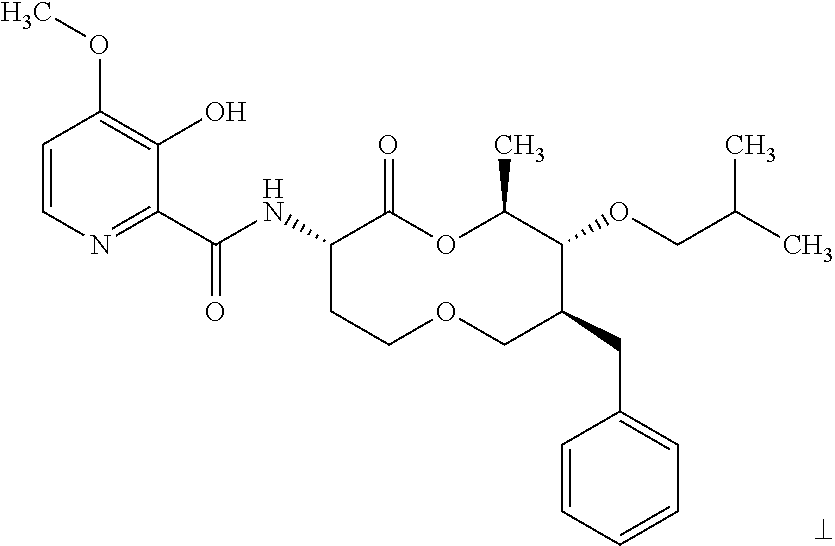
C1(C(NC2CCOCC(CC3=CC=CC=C3)C(OCC(C)C)C(C)OC2=O)=O)=NC=CC(OC)=C1O
